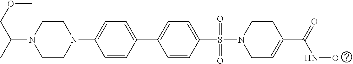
C1=CC(S(=O)(=O)N2CC=C(C(=O)NO)CC2)=CC=C1C1=CC=C(N2CCN(C(C)COC)CC2)C=C1
